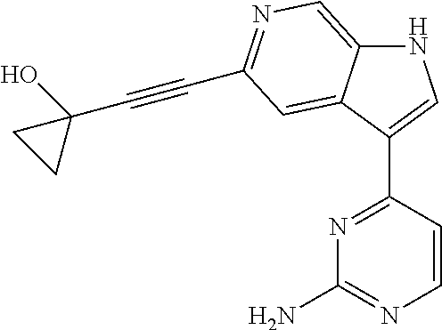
N1C2=CN=C(C#CC3(O)CC3)C=C2C(C2=NC(N)=NC=C2)=C1
